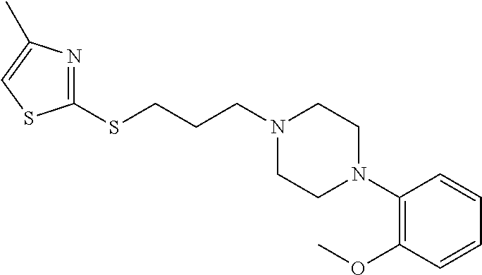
C(N1CCN(C2=C(OC)C=CC=C2)CC1)CCSC1=NC(C)=CS1
